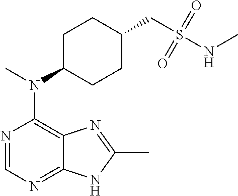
N1=CN=C2C(=C1N(C)C1CCC(CS(NC)(=O)=O)CC1)N=C(C)N2
